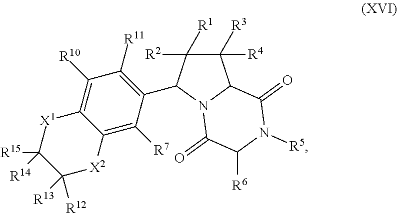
C1([R4])([R3])C([R2])([R1])C(C2=C([R11])C([R10])=C3C(=C2[R7])[X2]C([R12])([R13])C([R15])([R14])[X1]3)N2C1C(=O)N([R5])C([R6])C2=O
